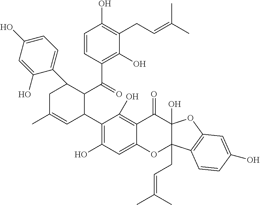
C1(C2C(C(=O)C3=C(O)C(CC=C(C)C)=C(O)C=C3)C(C3=CC=C(O)C=C3O)CC(C)=C2)=C(O)C=C2C(=C1O)C(=O)C1(O)C(CC=C(C)C)(O2)C2=C(O1)C=C(O)C=C2
